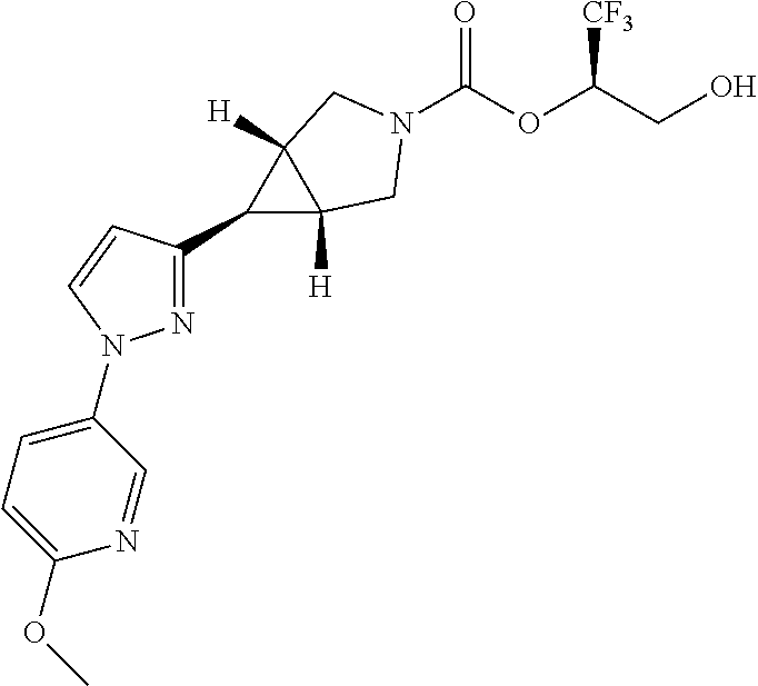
C(OC(CO)[CF3])(=O)N1CC2([H])C(C3=NN(C4=CC=C(OC)N=C4)C=C3)C2([H])C1
